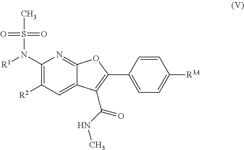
C1(N([R1])S(=O)(=O)C)=C([R2])C=C2C(=N1)OC(C1=CC=C([R3A])C=C1)=C2C(NC)=O
